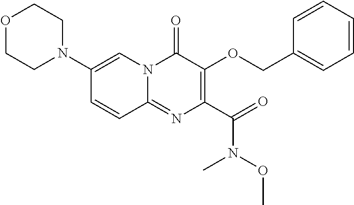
O1CCN(C2=CN3C(=NC(C(N(C)OC)=O)=C(OCC4=CC=CC=C4)C3=O)C=C2)CC1
